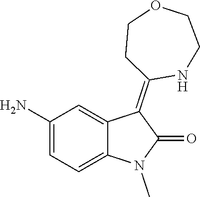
C1(N)=CC=C2C(=C1)C(=C1NCCOCC1)C(=O)N2C
